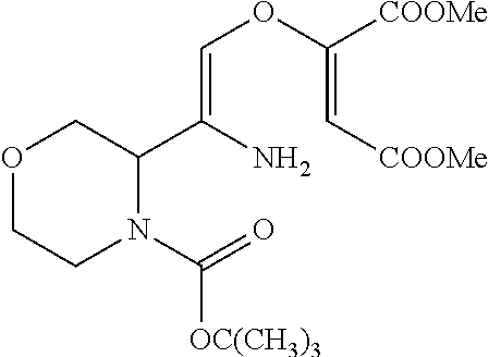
C(C1COCCN1C(=O)[OC(CH3)3])(N)=COC([COOMe])=C[COOMe]
